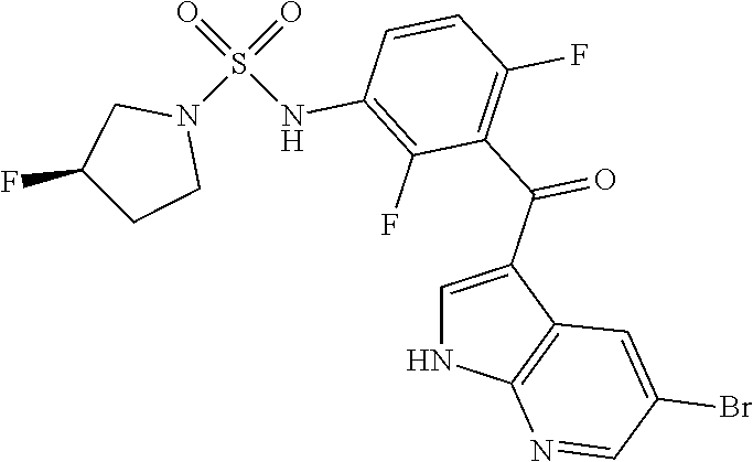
N(S(N1CC(F)CC1)(=O)=O)C1=C(F)C(C(C2=CNC3=C2C=C(Br)C=N3)=O)=C(F)C=C1
